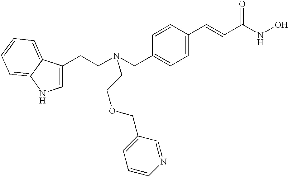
C1=C(CCN(CC2=CC=C(C=CC(NO)=O)C=C2)CCOCC2=CC=CN=C2)C2=CC=CC=C2N1
